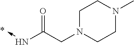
N(->C)C(=O)CN1CCN(C)CC1
